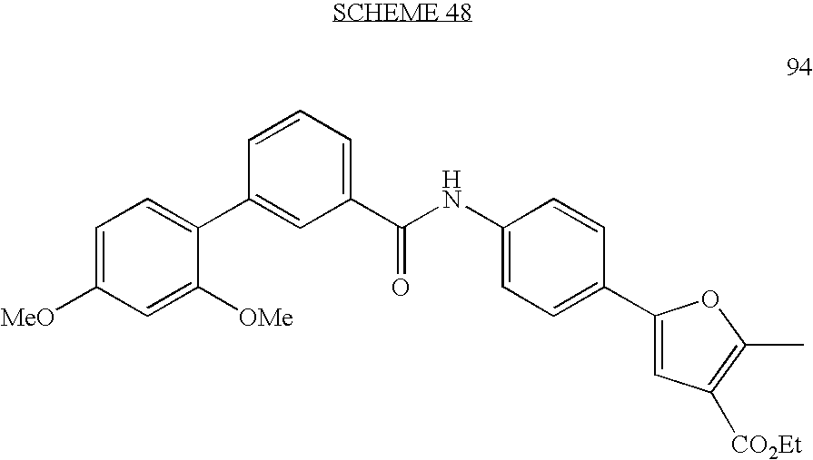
C1=C([MeO])C=C([OMe])C(C2=CC(C(NC3=CC=C(C4=CC([CO2Et])=C(C)O4)C=C3)=O)=CC=C2)=C1
